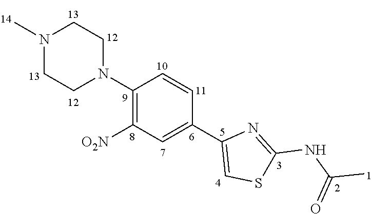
C1(N2CCN(C)CC2)=C([O2N])C=C(C2=CSC(NC(C)=O)=N2)C=C1
